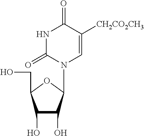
C1(O)C(O)C(N2C=C([CH2CO2CH3])C(=O)NC2=O)OC1CO
